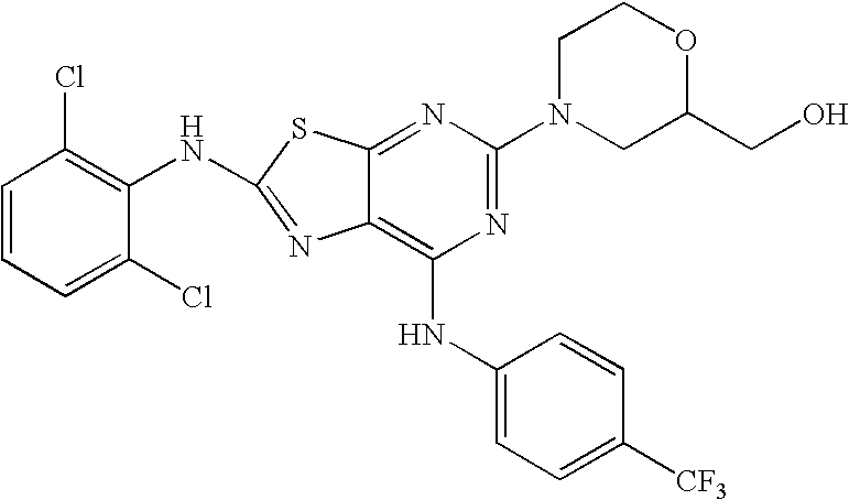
C1=CC=C(Cl)C(NC2=NC3=C(NC4=CC=C([CF3])C=C4)N=C(N4CC(CO)OCC4)N=C3S2)=C1Cl
